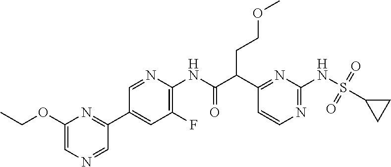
C1(C(C(NC2=C(F)C=C(C3=NC(OCC)=CN=C3)C=N2)=O)CCOC)=NC(NS(=O)(=O)C2CC2)=NC=C1
